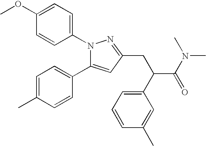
C1=C(OC)C=CC(N2C(C3=CC=C(C)C=C3)=CC(CC(C3=CC=CC(C)=C3)C(N(C)C)=O)=N2)=C1
